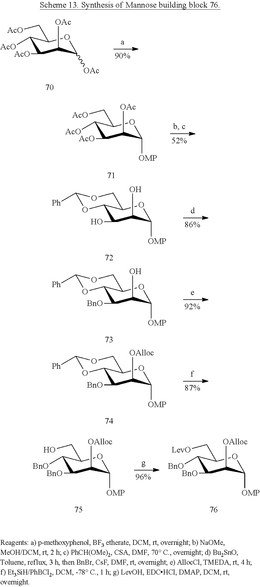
C1([AcO])C([AcO])C([OAc])C([OAc])OC1C[AcO].C1([AcO])C([AcO])C([OAc])C([OMP])OC1C[AcO].C1(O)C(O)C([OMP])OC2C1OC([Ph])OC2.C1([BnO])C(O)C([OMP])OC2C1OC([Ph])OC2.C1([BnO])C([OAlloc])C([OMP])OC2C1OC([Ph])OC2.C1([BnO])C([BnO])C([OAlloc])C([OMP])OC1CO.C1([BnO])C([BnO])C([OAlloc])C([OMP])OC1C[LevO]
